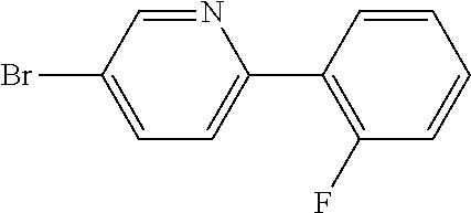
N1=CC(Br)=CC=C1C1=C(F)C=CC=C1
